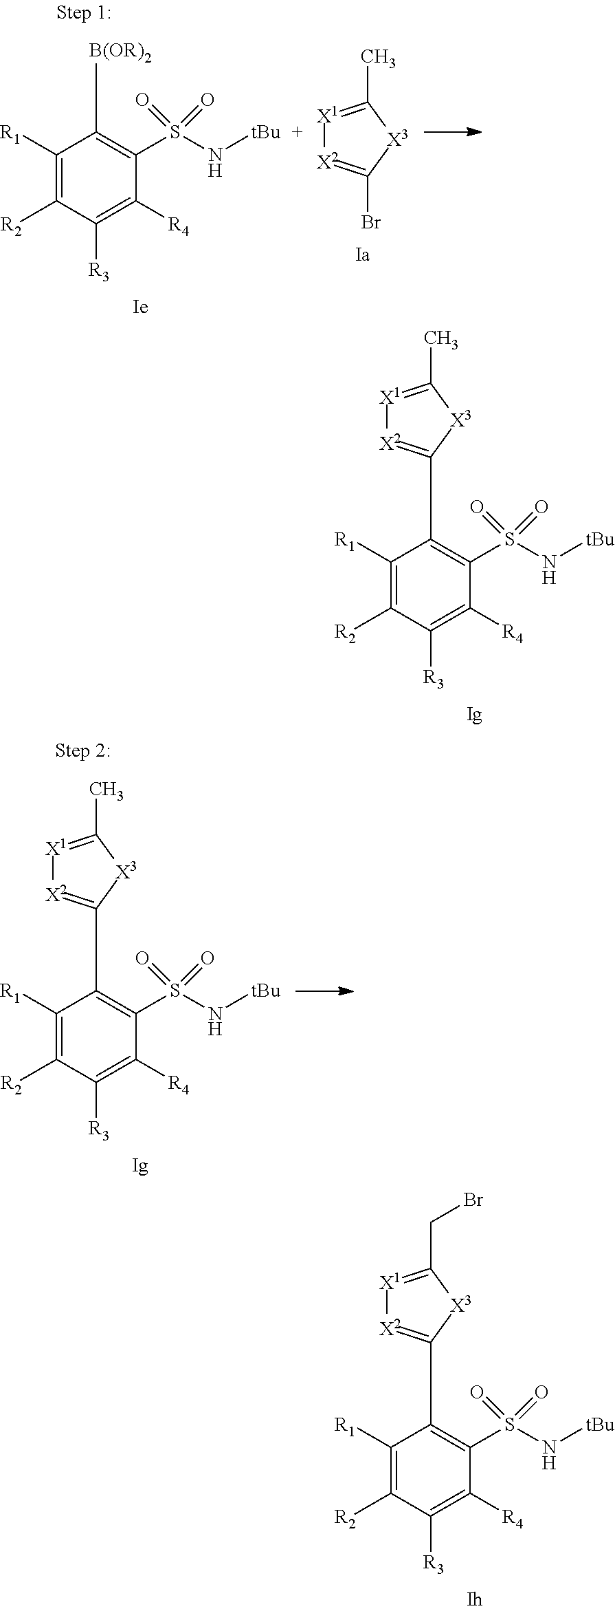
C1([R1])=C([R2])C([R3])=C([R4])C(S(N[tBu])(=O)=O)=C1C1=[X2][X1]=C(C)[X3]1.C1([R1])=C([R2])C([R3])=C([R4])C(S(N[tBu])(=O)=O)=C1C1=[X2][X1]=C(CBr)[X3]1.C1([R1])=C([R2])C([R3])=C([R4])C(S(N[tBu])(=O)=O)=C1[B(OR)2].[X1]1=C(C)[X3]C(Br)=[X2]1.C1([R1])=C([R2])C([R3])=C([R4])C(S(N[tBu])(=O)=O)=C1C1=[X2][X1]=C(C)[X3]1
